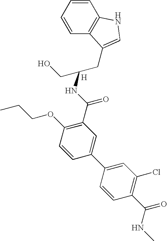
C1=CC=CC2=C1NC=C2CC(CO)NC(C1=C(OCCC)C=CC(C2=CC(Cl)=C(C(=O)NC)C=C2)=C1)=O.[H]
